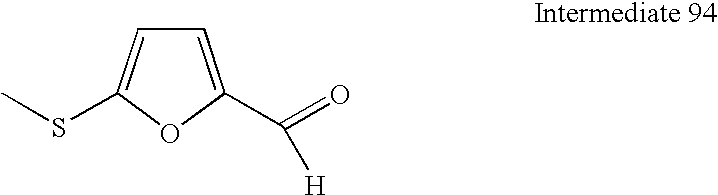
C1=C(C(=O)[H])OC(SC)=C1
